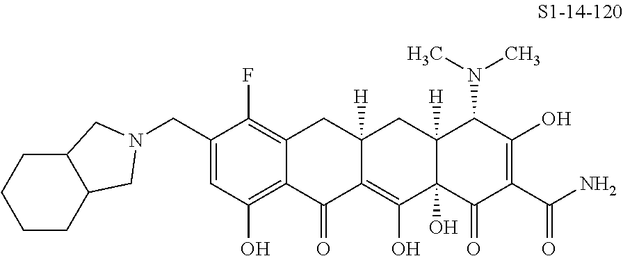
C1(CN2CC3C(CCCC3)C2)=CC(O)=C2C(=C1F)CC1([H])C(=C(O)C3(O)C([H])(C1)C(N(C)C)C(O)=C(C(N)=O)C3=O)C2=O
